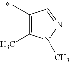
CC1=C(C)N(C)N=C1
